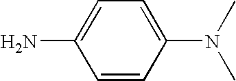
C1=CC(N(C)C)=CC=C1N
